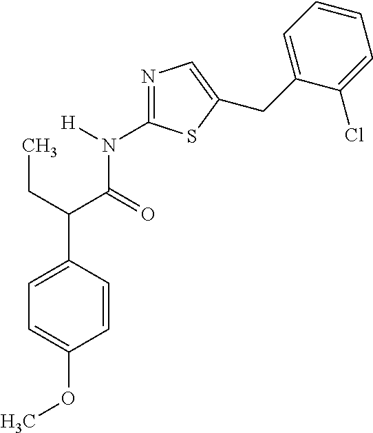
C1=CC(C(C(N([H])C2=NC=C(CC3=CC=CC=C3Cl)S2)=O)CC)=CC=C1OC
